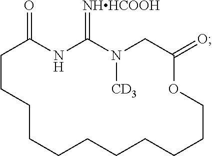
C1CCCCCCCCCCOC(=O)CN([CD3])C(=[NHHCOOH])NC1=O
